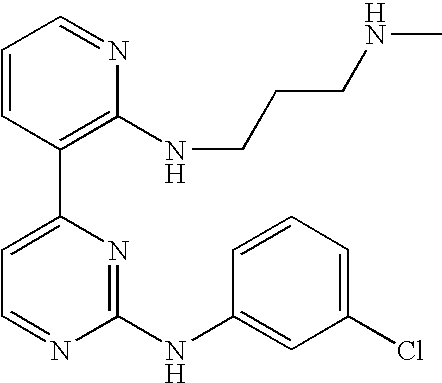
C1=CC(C2=CC=NC(NC3=CC(Cl)=CC=C3)=N2)=C(NCCCNC)N=C1
